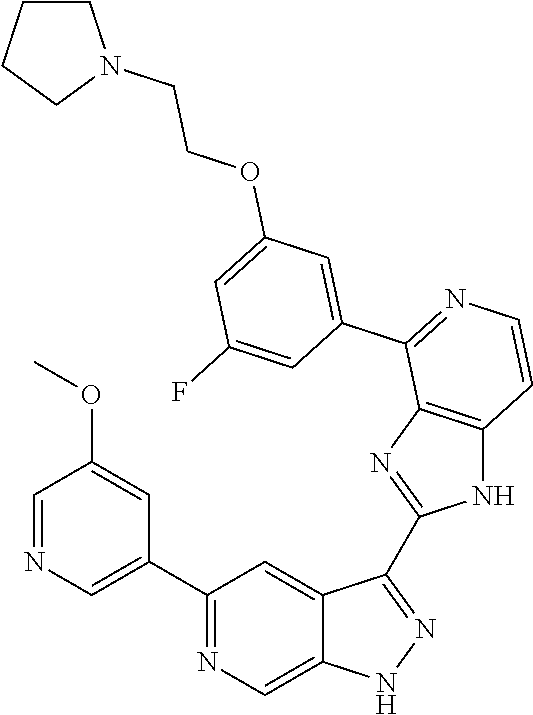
C1(C2=CN=CC(OC)=C2)=NC=C2C(=C1)C(C1=NC3=C(N1)C=CN=C3C1=CC(OCCN3CCCC3)=CC(F)=C1)=NN2
